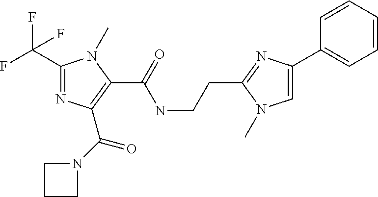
C1(C(F)(F)F)=NC(C(=O)N2CCC2)=C(C(=O)NCCC2=NC(C3=CC=CC=C3)=CN2C)N1C
